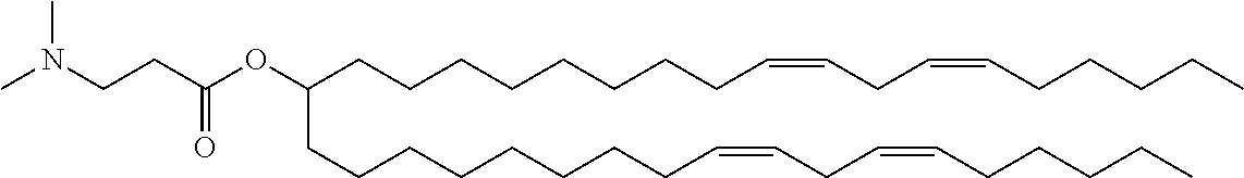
CN(CCC(OC(CCCCCCCCC=CCC=CCCCCC)CCCCCCCCC=CCC=CCCCCC)=O)C
